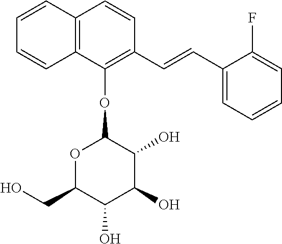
C12=C(C=CC(C=CC3=CC=CC=C3F)=C1OC1OC(CO)C(O)C(O)C1O)C=CC=C2
